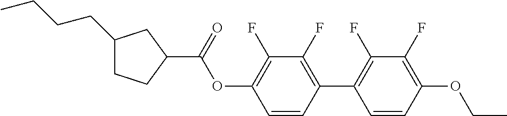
C1(CCCC)CCC(C(OC2=C(F)C(F)=C(C3=C(F)C(F)=C(OCC)C=C3)C=C2)=O)C1
